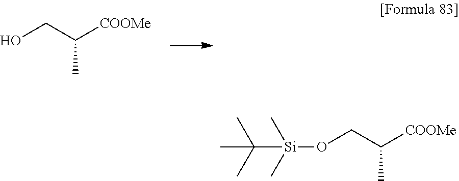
OCC([COOMe])C.[Si](OCC([COOMe])C)(C)(C)C(C)(C)C
